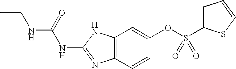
CCNC(NC1=NC2=C(N1)C=C(OS(C1=CC=CS1)(=O)=O)C=C2)=O
